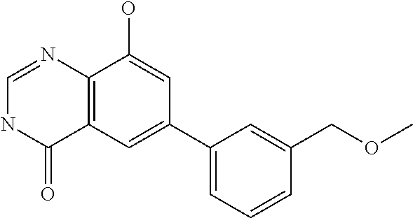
C12=C(C=C(C3=CC=CC(COC)=C3)C=C1O)C(=O)NC=N2
